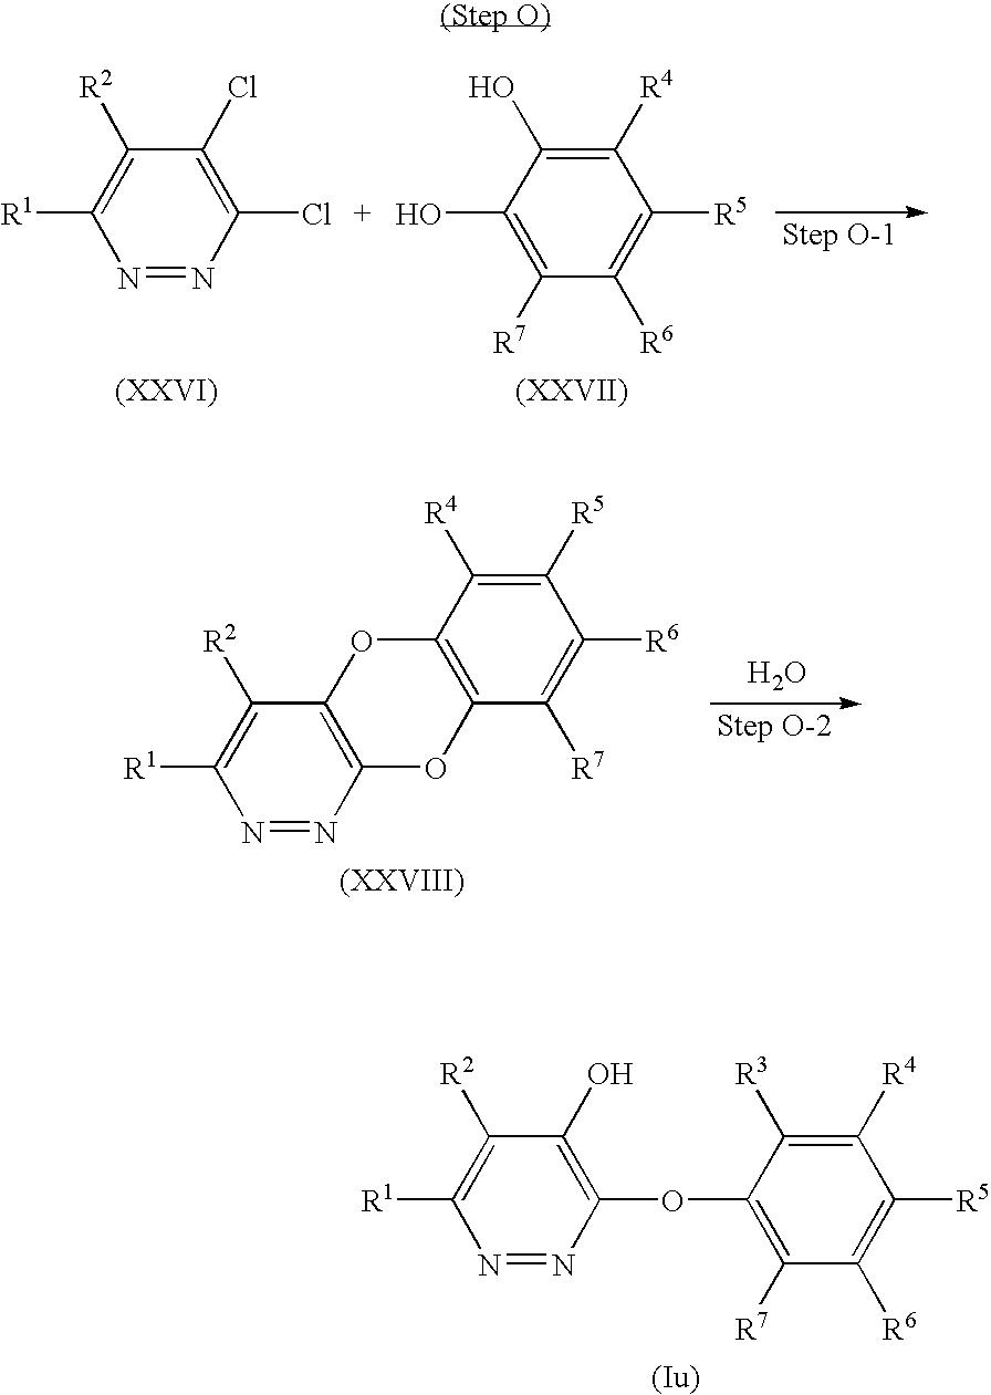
N1=NC(Cl)=C(Cl)C([R2])=C1[R1].C1(O)=C([R7])C([R6])=C([R5])C([R4])=C1O.N1=NC(OC2=C([R7])C([R6])=C([R5])C([R4])=C2[R3])=C(O)C([R2])=C1[R1].N1=NC2=C(C([R2])=C1[R1])OC1=C(O2)C([R7])=C([R6])C([R5])=C1[R4].O
